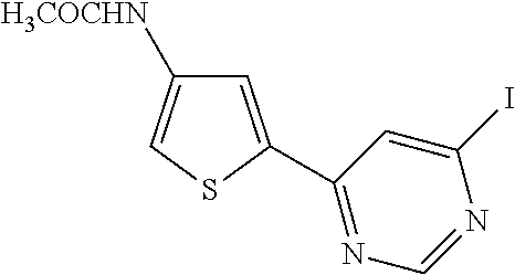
[H3COCHN]C1=CSC(C2=NC=NC(I)=C2)=C1
